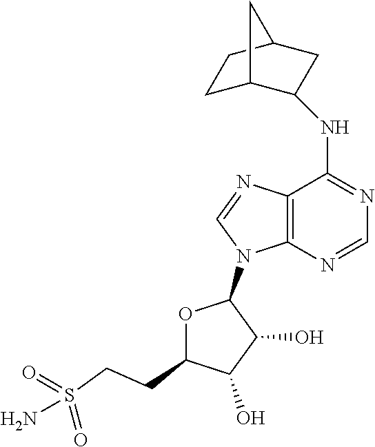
N(C1=NC=NC2=C1N=CN2C1OC(CCS(N)(=O)=O)C(O)C1O)C1C2CCC(C1)C2
